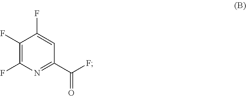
C1(F)=C(F)C(F)=CC(C(F)=O)=N1
